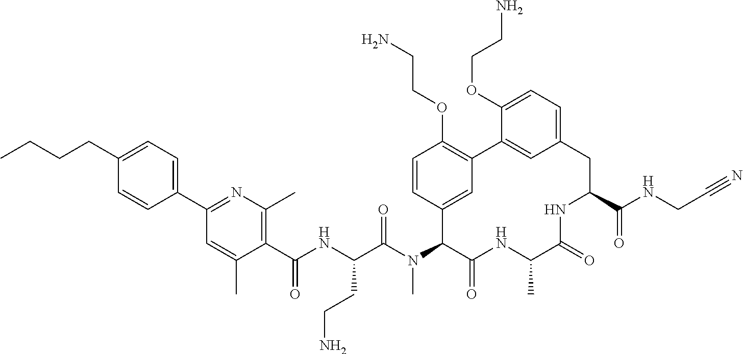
C1(C(NC(C(N(C2C(=O)NC(C)C(=O)NC(C(NCC#N)=O)CC3=CC=C(OCCN)C(=C3)C3=C(OCCN)C=CC2=C3)C)=O)CCN)=O)=C(C)N=C(C2=CC=C(CCCC)C=C2)C=C1C
